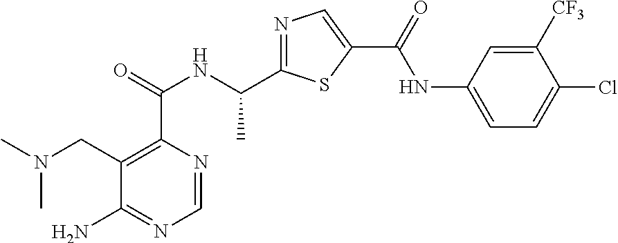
C1=NC(C(=O)NC(C2=NC=C(C(=O)NC3=CC=C(Cl)C([CF3])=C3)S2)C)=C(CN(C)C)C(N)=N1
